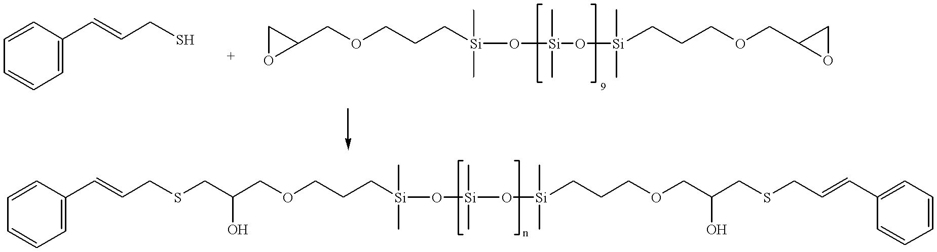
C1=CC(C=CCS)=CC=C1.C1(COCCC[Si](O[Si](O[Si](CCCOCC2OC2)(C)C)(C)C)(C)C)CO1.C1=CC(C=CCSCC(COCCC[Si](O[Si](O[Si](CCCOCC(CSCC=CC2=CC=CC=C2)O)(C)C)(C)C)(C)C)O)=CC=C1
